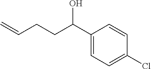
C1(C(CCC=C)O)=CC=C(Cl)C=C1
